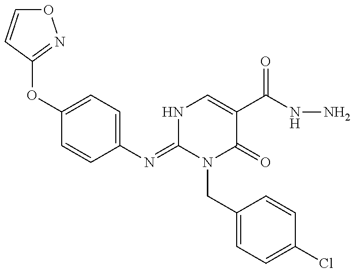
C1(N=C2N(CC3=CC=C(Cl)C=C3)C(=O)C(C(=O)NN)=CN2)=CC=C(OC2=NOC=C2)C=C1
